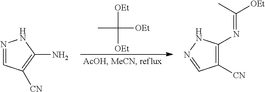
CC([OEt])([OEt])[OEt].N1=CC([CN])=C(N)N1.C1([CN])=C(N=C([OEt])C)NN=C1
